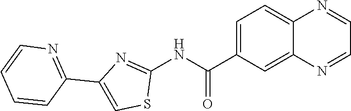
C1=C(C(NC2=NC(C3=NC=CC=C3)=CS2)=O)C=C2C(=C1)N=CC=N2
